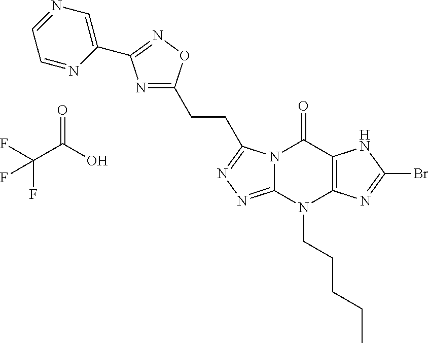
N12C(=NN=C1CCC1=NC(C3=CN=CC=N3)=NO1)N(CCCCC)C1=C(C2=O)NC(Br)=N1.O=C(O)C(F)(F)F
